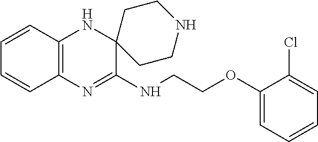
C12=C(N=C(NCCOC3=CC=CC=C3Cl)C3(N1)CCNCC3)C=CC=C2
